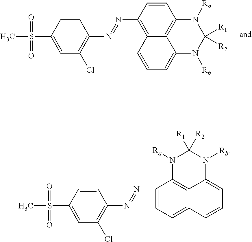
C1=CC(S(=O)(=O)C)=CC(Cl)=C1N=NC1=C2C3=C(C=C1)N([Ra])C([R1])([R2])N([Rb])C3=CC=C2.C1=CC(S(=O)(=O)C)=CC(Cl)=C1N=NC1=CC=C2C3=C1N([Ra])C([R2])([R1])N([Rb])C3=CC=C2
